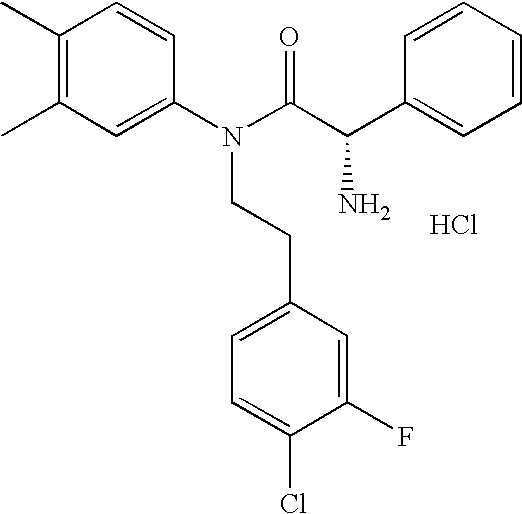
CC1=C(C)C=CC(N(C(=O)C(C2=CC=CC=C2)N)CCC2=CC=C(Cl)C(F)=C2)=C1.Cl
